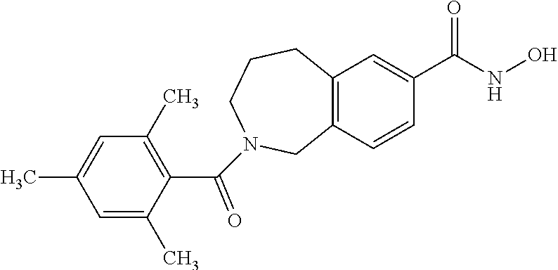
C12=C(C=C(C(NO)=O)C=C1)CCCN(C(C1=C(C)C=C(C)C=C1C)=O)C2
